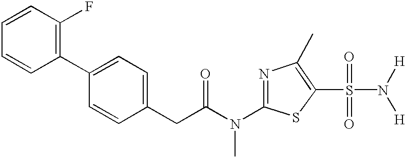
C1(C2=CC=C(CC(N(C)C3=NC(C)=C(S(N([H])[H])(=O)=O)S3)=O)C=C2)=C(F)C=CC=C1
